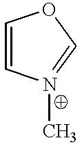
C1=CN(C)=CO1
